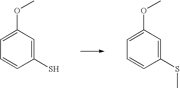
C1(S)=CC(OC)=CC=C1.C1(SC)=CC(OC)=CC=C1
